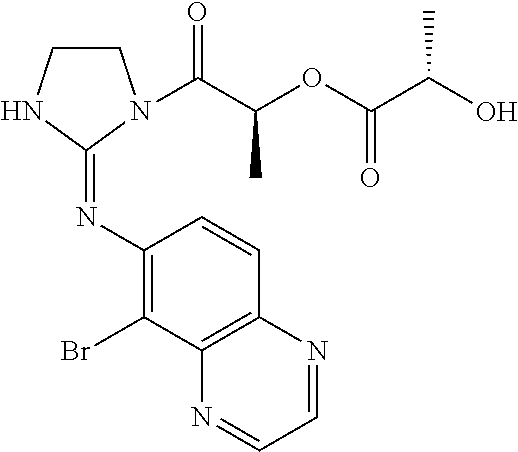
C1CN(C(C(OC(C(O)C)=O)C)=O)C(=NC2=C(Br)C3=C(C=C2)N=CC=N3)N1
